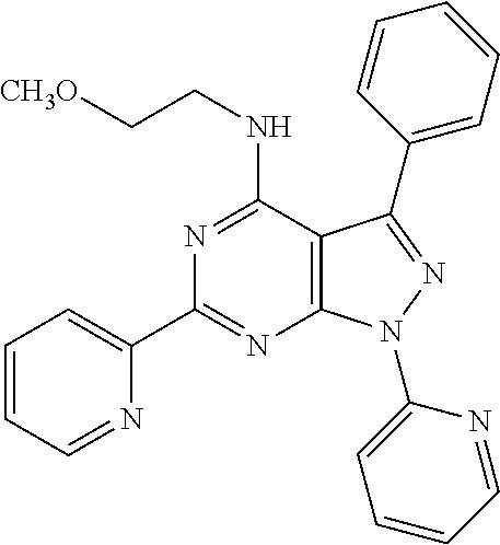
C1=CC=NC(C2=NC3=C(C(NCC[CH3O])=N2)C(C2=CC=CC=C2)=NN3C2=CC=CC=N2)=C1
